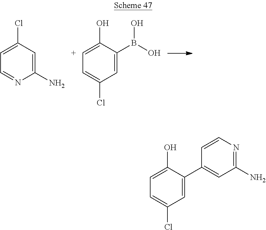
C1(N)=CC(Cl)=CC=N1.C1(O)=[C+]C=C(Cl)C=C1B(O)O.C1(O)=CC=C(Cl)C=C1C1=CC(N)=NC=C1
